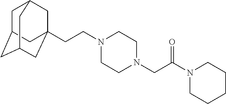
C1C2CC3CC(CCN4CCN(CC(N5CCCCC5)=O)CC4)(CC1C3)C2
